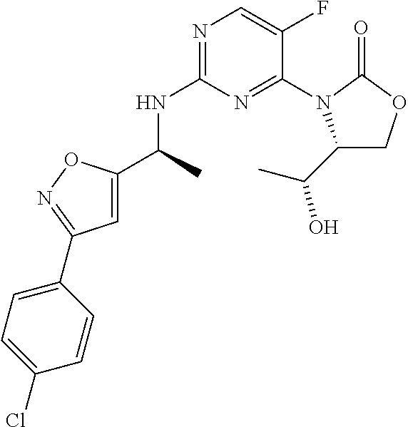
N1=C(NC(C)C2=CC(C3=CC=C(Cl)C=C3)=NO2)N=C(N2C(C(C)O)COC2=O)C(F)=C1
